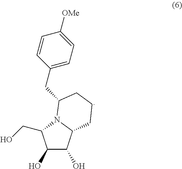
C1(O)C(O)C2N(C1CO)C(CC1=CC=C([OMe])C=C1)CCC2
